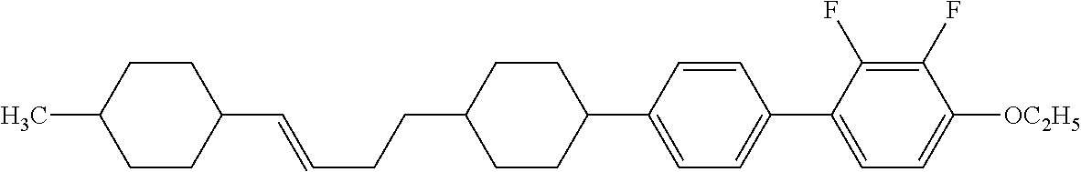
C1(C=CCCC2CCC(C3=CC=C(C4=CC=C([OC2H5])C(F)=C4F)C=C3)CC2)CCC(C)CC1
